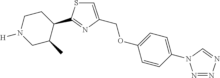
C(OC1=CC=C(N2N=NN=C2)C=C1)C1=CSC(C2CCN([H])CC2C)=N1
